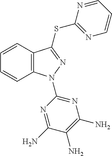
N1=C(N)C(N)=C(N)N=C1N1C2=C(C=CC=C2)C(SC2=NC=CC=N2)=N1
